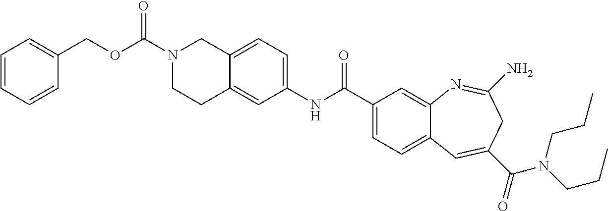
C1CC2=CC(NC(C3=CC=C4C(=C3)N=C(N)CC(C(=O)N(CCC)CCC)=C4)=O)=CC=C2CN1C(OCC1=CC=CC=C1)=O
